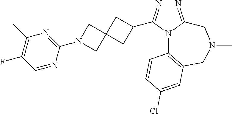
N1=C2N(C(C3CC4(C3)CN(C3=NC(C)=C(F)C=N3)C4)=N1)C1=C(CN(C)C2)C=C(Cl)C=C1
